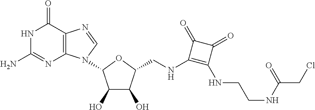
C12=C(C(=O)NC(N)=N1)N=CN2C1C(O)C(O)C(CNC2=C(NCCNC(CCl)=O)C(=O)C2=O)O1
